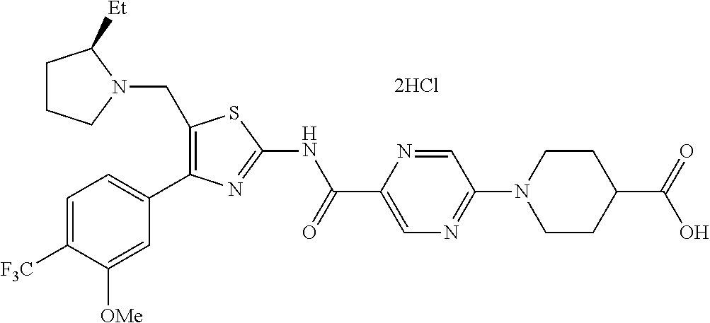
C1([F3C])=CC=C(C2=C(CN3CCCC3[Et])SC(NC(C3=CN=C(N4CCC(C(=O)O)CC4)C=N3)=O)=N2)C=C1[OMe]
